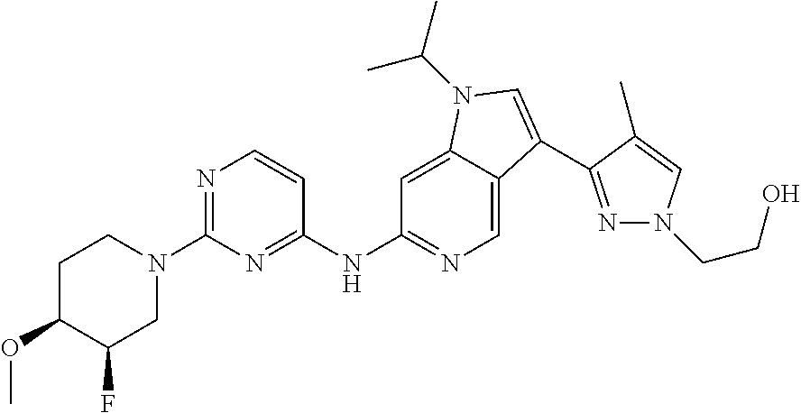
C1C(OC)C(F)CN(C2=NC=CC(NC3=NC=C4C(=C3)N(C(C)C)C=C4C3=NN(CCO)C=C3C)=N2)C1
